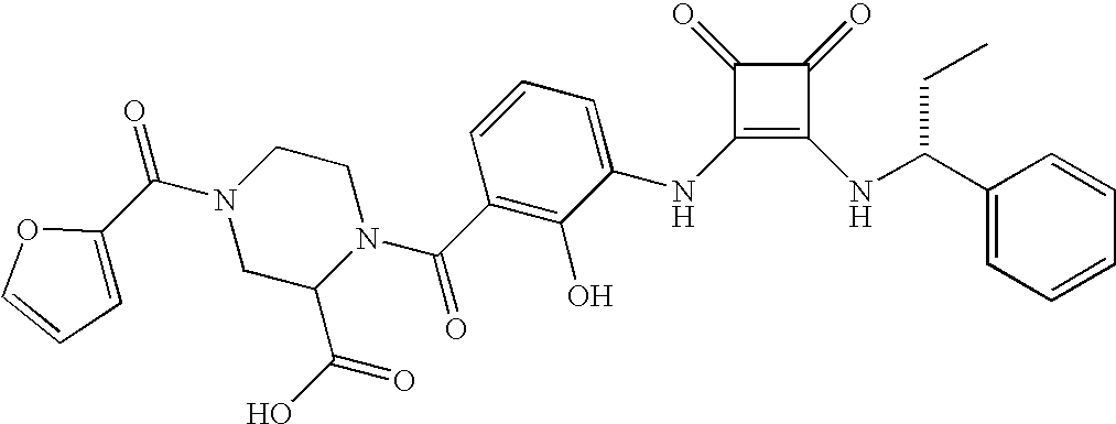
N1(C(=O)C2=CC=CO2)CC(C(O)=O)N(C(C2=C(O)C(NC3=C(NC(C4=CC=CC=C4)CC)C(=O)C3=O)=CC=C2)=O)CC1
